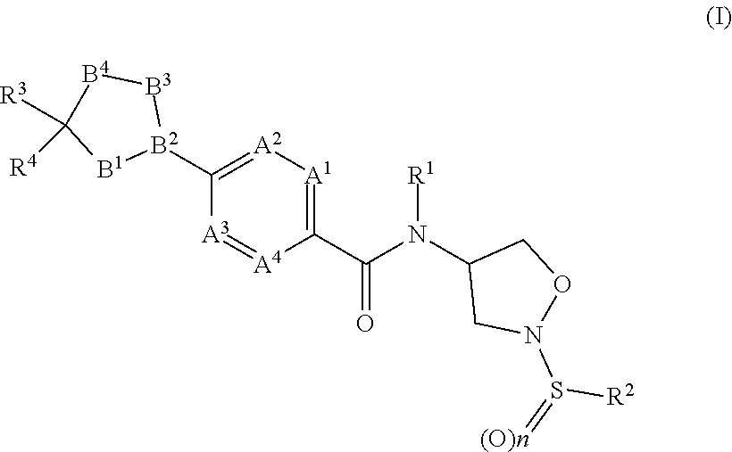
C1([B2]2[B3][B4]C([R3])([R4])[B1]2)=[A2][A1]=C(C(N(C2CN(S(=[(O)n])[R2])OC2)[R1])=O)[A4]=[A3]1
